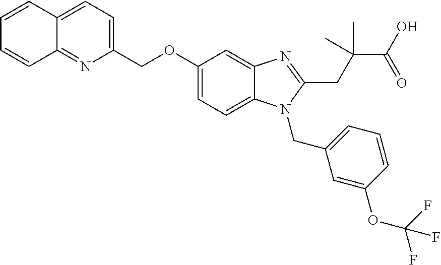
C1=CC2=CC=C(COC3=CC=C4C(=C3)N=C(CC(C(O)=O)(C)C)N4CC3=CC=CC(OC(F)(F)F)=C3)N=C2C=C1
